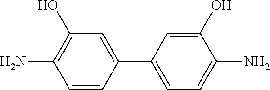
C1(O)=C(N)C=CC(C2=CC=C(N)C(O)=C2)=C1
